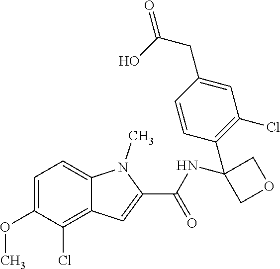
C1=C(OC)C(Cl)=C2C(=C1)N(C)C(C(=O)NC1(C3=C(Cl)C=C(CC(O)=O)C=C3)COC1)=C2
